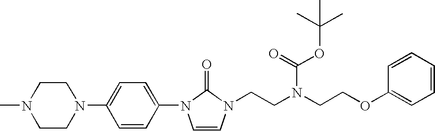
C1CN(C2=CC=C(N3C=CN(CCN(CCOC4=CC=CC=C4)C(OC(C)(C)C)=O)C3=O)C=C2)CCN1C
